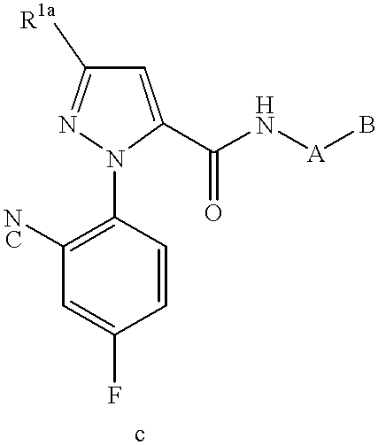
C1=CC(N2C(C(N[A]B)=O)=CC([R1a])=N2)=C([NC])C=C1F
